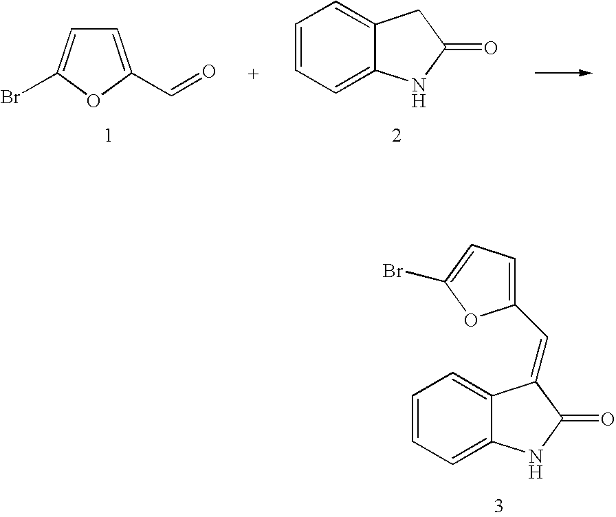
C1=C(C=O)OC(Br)=C1.C1=CC=C2C(=C1)CC(=O)N2.C1=CC=C2C(=C1)C(=CC1=CC=C(Br)O1)C(=O)N2
